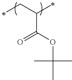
C(OC(=O)C(CC)C)(C)(C)C
